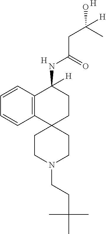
[H].C12=C(C=CC=C1)C(NC(CC(O)(C)[H])=O)([H])CCC21CCN(CCC(C)(C)C)CC1.[H]
